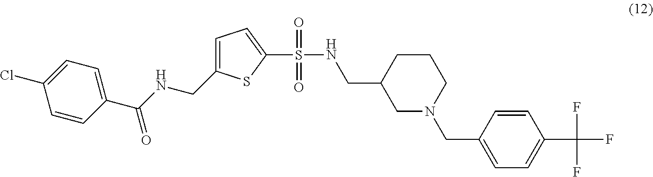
C1=C(Cl)C=CC(C(NCC2=CC=C(S(NCC3CN(CC4=CC=C(C(F)(F)F)C=C4)CCC3)(=O)=O)S2)=O)=C1
